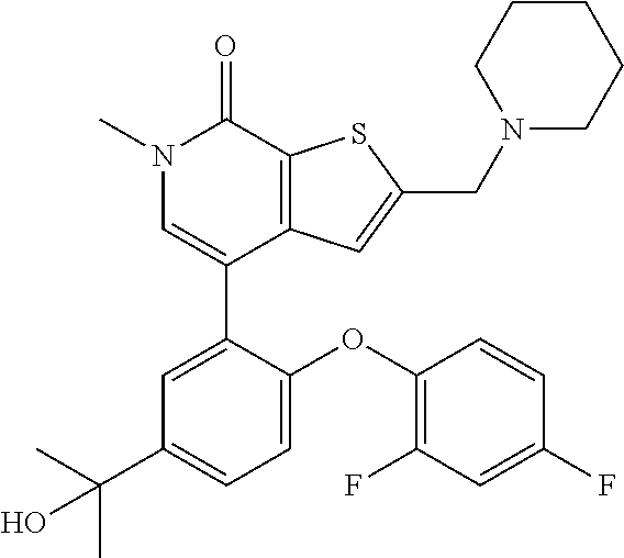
N1(C)C=C(C2=CC(C(C)(C)O)=CC=C2OC2=C(F)C=C(F)C=C2)C2=C(C1=O)SC(CN1CCCCC1)=C2
